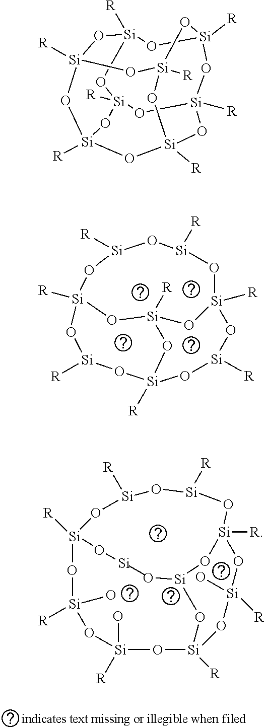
[Si]1([R])O[Si]([R])O[Si]2([R])O[Si]([R])O[Si]3([R])O[Si]([R])O[Si]([R])(O1)O[Si]([R])(O3)O2.[Si]1([R])(O[Si])O[Si]([R])(O)O[Si]([R])(O)O[Si]2([R])O[Si]([R])(O)O[Si]([R])(O[Si]([R])O[Si]([R])O1)O[Si](O)CO2.[R][Si]12O[Si]3([R])O[Si]4([R])O[Si]([R])(O1)O[Si]1([R])O[Si]([R])(O2)O[Si]([R])(O[Si]([R])(O4)O1)O3
